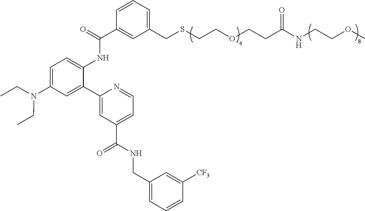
C1=CC=C(CSCCOCCC(NCCOC)=O)C=C1C(=O)NC1=CC=C(N(CC)CC)C=C1C1=CC(C(NCC2=CC=CC([CF3])=C2)=O)=CC=N1
